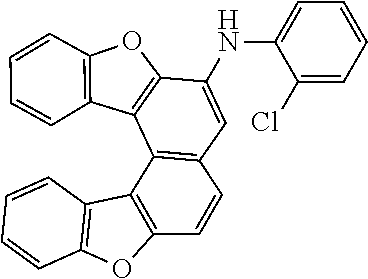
C1=CC2=C(C3=C1C=C(NC1=CC=CC=C1Cl)C1=C3C3=C(C=CC=C3)O1)C1=C(O2)C=CC=C1
